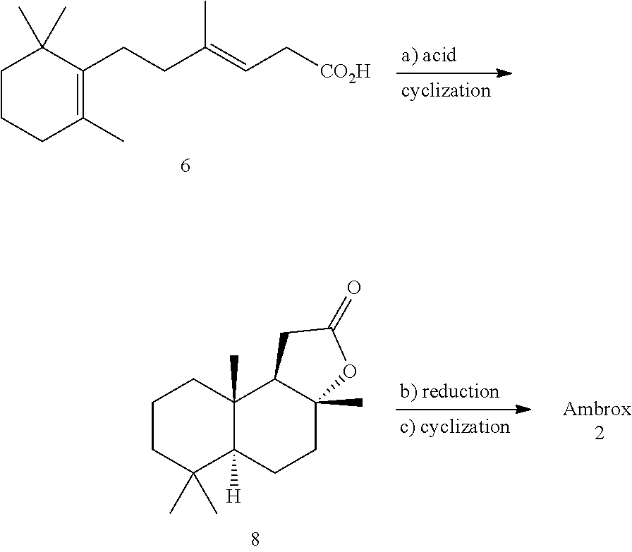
C1CCC(C)=C(CCC(=CC[CO2H])C)C1(C)C.C1CC(C)(C)C2([H])C(C)(C1)C1C(C)(CC2)OC(=O)C1
